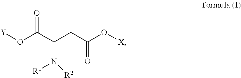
[Y]OC(C(CC(O[X])=O)N([R1])[R2])=O
